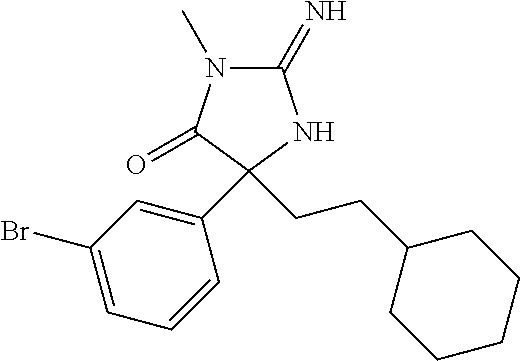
C1(=N)N(C)C(=O)C(C2=CC(Br)=CC=C2)(CCC2CCCCC2)N1
